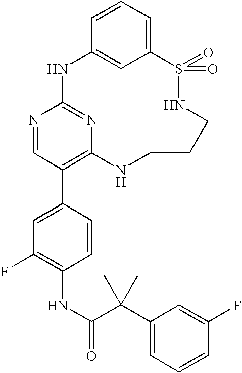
C12=CC=CC(=C1)NC1=NC(=C(C3=CC(F)=C(NC(=O)C(C4=CC=CC(F)=C4)(C)C)C=C3)C=N1)NCCCNS2(=O)=O
